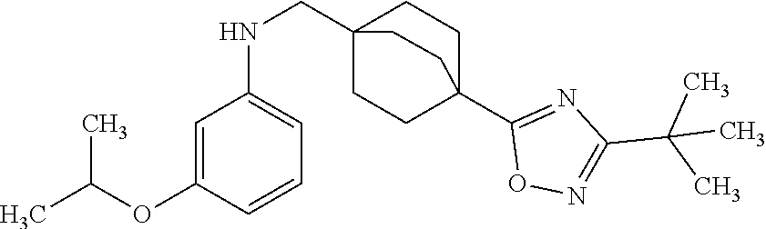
C1=CC(OC(C)C)=CC(NCC23CCC(C4=NC(C(C)(C)C)=NO4)(CC2)CC3)=C1
